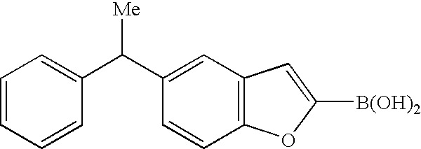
C1=CC=CC(C(C2=CC3=C(C=C2)OC([B(OH)2])=C3)[Me])=C1
